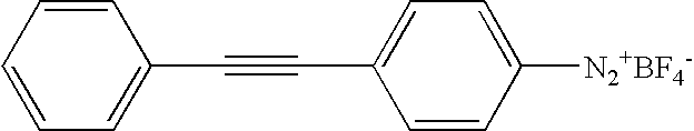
C1=CC=CC=C1C#CC1=CC=C([N2+BF4-])C=C1
